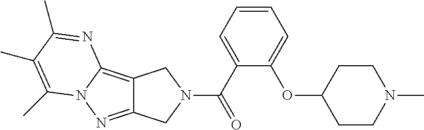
C12=NN3C(=C1CN(C(C1=CC=CC=C1OC1CCN(C)CC1)=O)C2)N=C(C)C(C)=C3C
